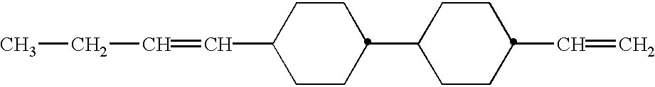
C1(C2CCC(C=C)CC2)CCC(C=CCC)CC1
